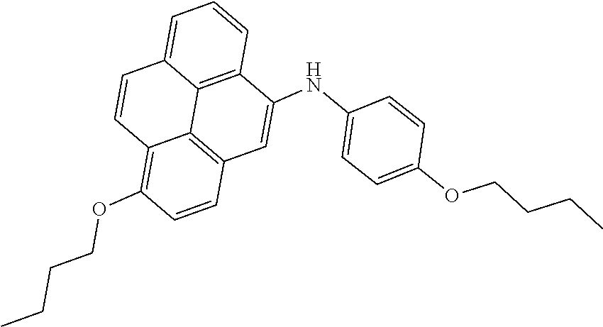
C(CCC)OC1=CC=C(NC2=CC3=C4C(=C(OCCCC)C=C3)C=CC3=CC=CC2=C34)C=C1
